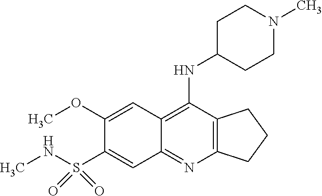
C12=C(C(NC3CCN(C)CC3)=C3C(=N1)C=C(S(NC)(=O)=O)C(OC)=C3)CCC2
